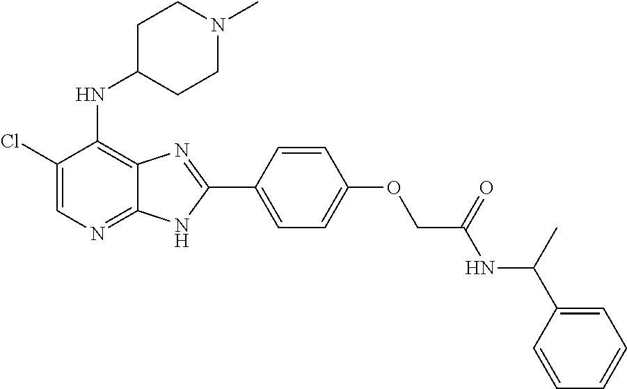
C1(Cl)=CN=C2C(=C1NC1CCN(C)CC1)N=C(C1=CC=C(OCC(NC(C3=CC=CC=C3)C)=O)C=C1)N2
